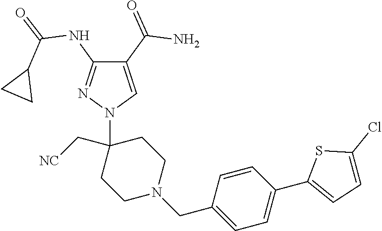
C1(C(=O)N)=CN(C2(C[NC])CCN(CC3=CC=C(C4=CC=C(Cl)S4)C=C3)CC2)N=C1NC(=O)C1CC1
